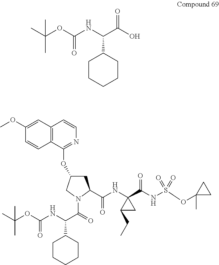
CC(OC(=O)NC(C1CCCCC1)C(=O)O)(C)C.C1(OC)=CC2=C(C=C1)C(OC1CC(C(NC3(C(NS(OC4(C)CC4)(=O)=O)=O)CC3CC)=O)N(C(C(NC(=O)OC(C)(C)C)C3CCCCC3)=O)C1)=NC=C2
